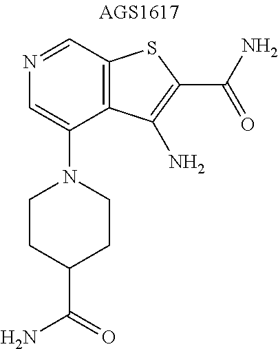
N1=CC2=C(C(N3CCC(C(N)=O)CC3)=C1)C(N)=C(C(N)=O)S2
